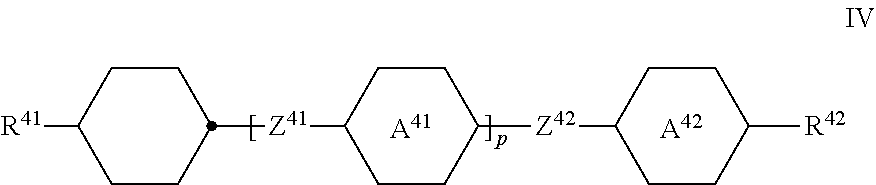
C1CC([Z41]C2CCC([Z42]C3CCC([R42])CC3)CC2)CCC1[R41].[A41].[A42]
